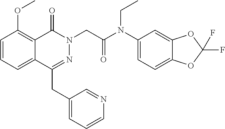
C1=CC=C2C(=C1OC)C(=O)N(CC(=O)N(C1=CC=C3C(=C1)OC(F)(F)O3)CC)N=C2CC1=CC=CN=C1
